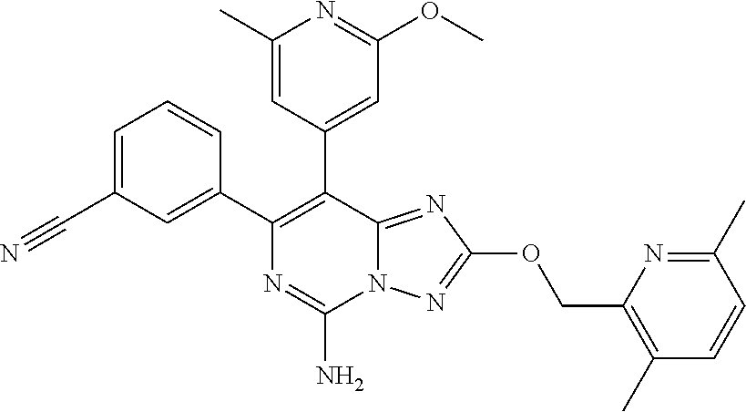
C1(C)=CC(C2=C(C3=CC(C#N)=CC=C3)N=C(N)N3C2=NC(OCC2=C(C)C=CC(C)=N2)=N3)=CC(OC)=N1
